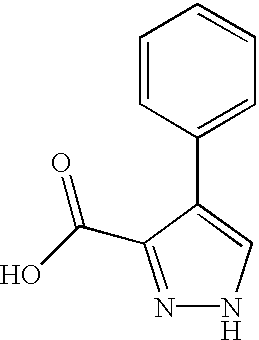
N1=C(C(O)=O)C(C2=CC=CC=C2)=CN1
